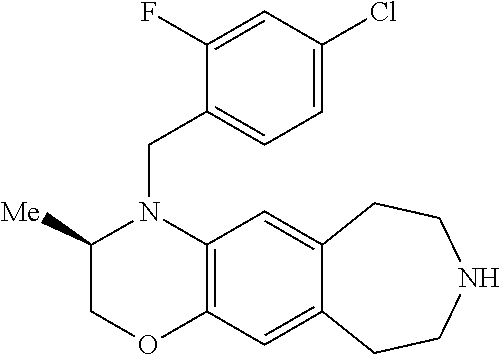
C1=C(CN2C3=C(OCC2[Me])C=C2C(=C3)CCNCC2)C(F)=CC(Cl)=C1
